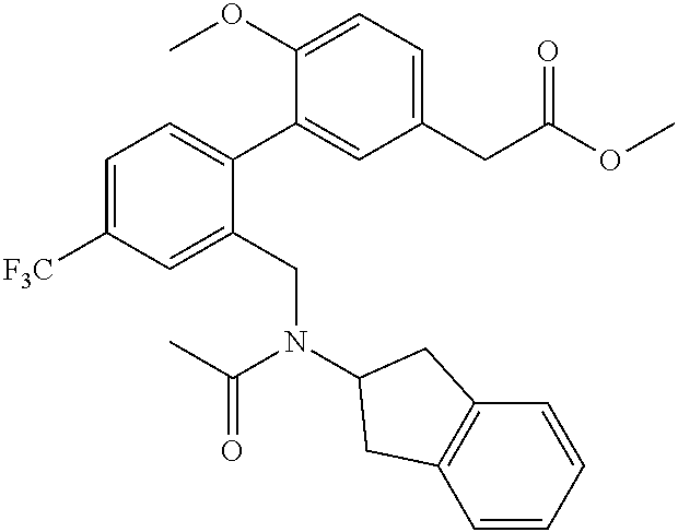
C1(OC)=CC=C(CC(OC)=O)C=C1C1=CC=C([F3C])C=C1CN(C1CC2=C(C=CC=C2)C1)C(C)=O
